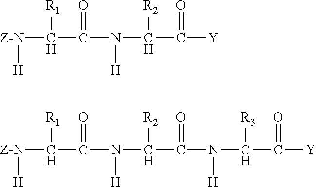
[Z-N](C(C(N(C(C([Y])=O)[R2])[H])=O)[R1])[H].[Z-N](C(C(N(C(C(N(C(C([Y])=O)[R3])[H])=O)[R2])[H])=O)[R1])[H]
